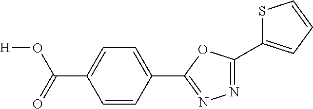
N1=C(C2=CC=CS2)OC(C2=CC=C(C(O[H])=O)C=C2)=N1
